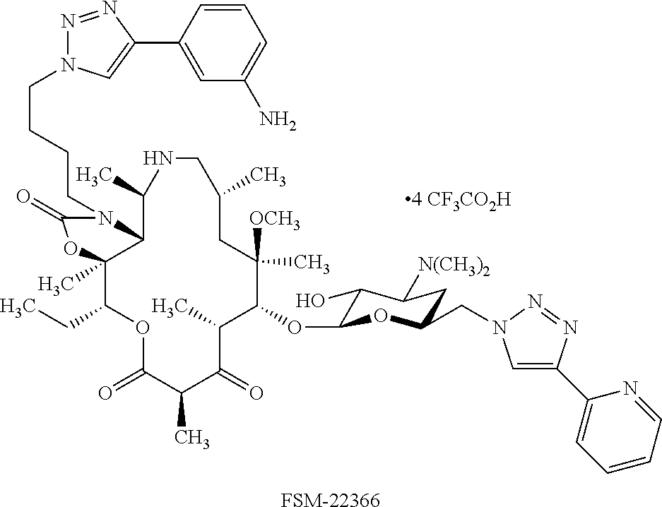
C1(OC2C(O)C([N(CH3)2])CC(CN3C=C(C4=CC=CC=N4)N=N3)O2)C([OCH3])(C)CC(C)CNC(C)C2C(C)(C(CC)OC(=O)C(C)C(=O)C1C)OC(=O)N2CCCCN1N=NC(C2=CC(N)=CC=C2)=C1.[FSM-22366]
